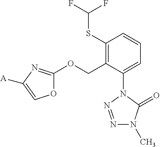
C1(SC(F)F)=C(COC2=NC([A])=CO2)C(N2N=NN(C)C2=O)=CC=C1
